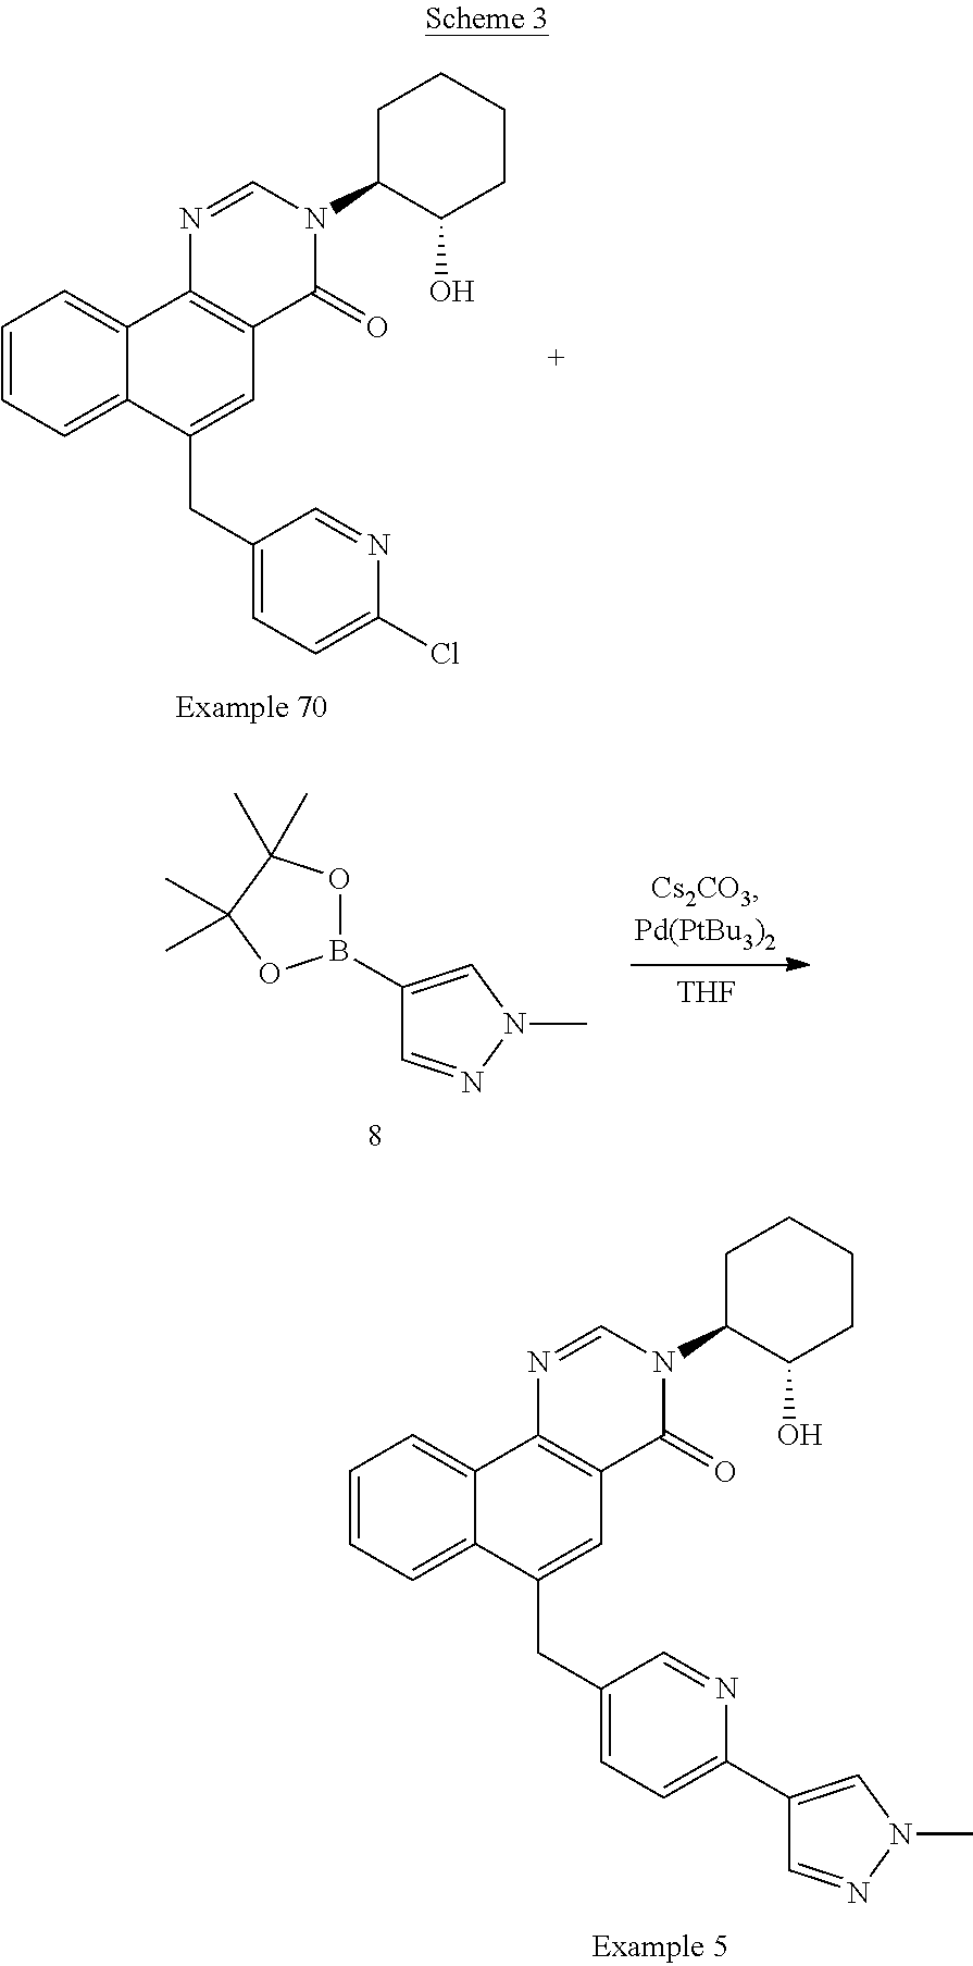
C1=CC=C2C(=C1)C1=C(C=C2CC2=CC=C(Cl)N=C2)C(=O)N(C2C(O)CCCC2)C=N1.[THF].C1(B2OC(C)(C)C(C)(C)O2)=CN(C)N=C1.C1=CC=C2C(=C1)C1=C(C=C2CC2=CC=C(C3=CN(C)N=C3)N=C2)C(=O)N(C2C(O)CCCC2)C=N1
